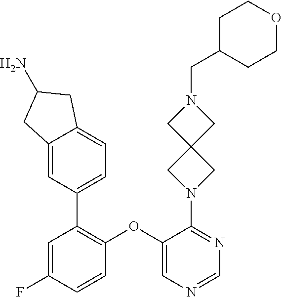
C1=NC=C(OC2=C(C3=CC=C4C(=C3)CC(N)C4)C=C(F)C=C2)C(N2CC3(C2)CN(CC2CCOCC2)C3)=N1
